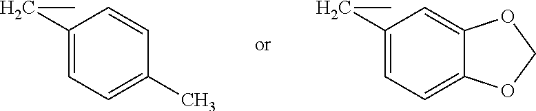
C1(CC)=CC=C(C)C=C1.C1(CC)=CC=C2C(=C1)OCO2
